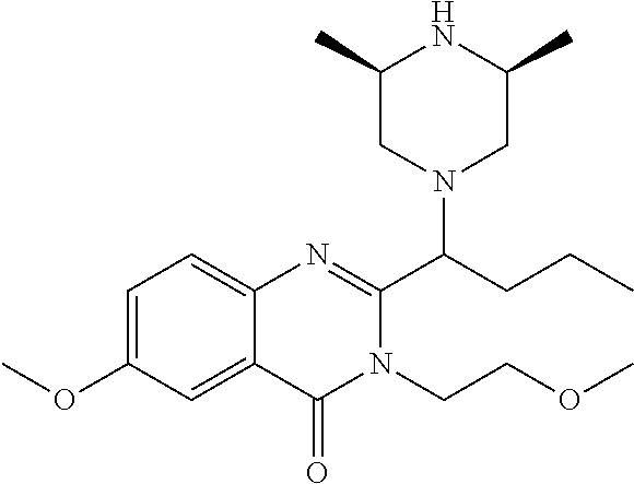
C1=C(OC)C=C2C(=C1)N=C(C(CCC)N1CC(C)NC(C)C1)N(CCOC)C2=O
